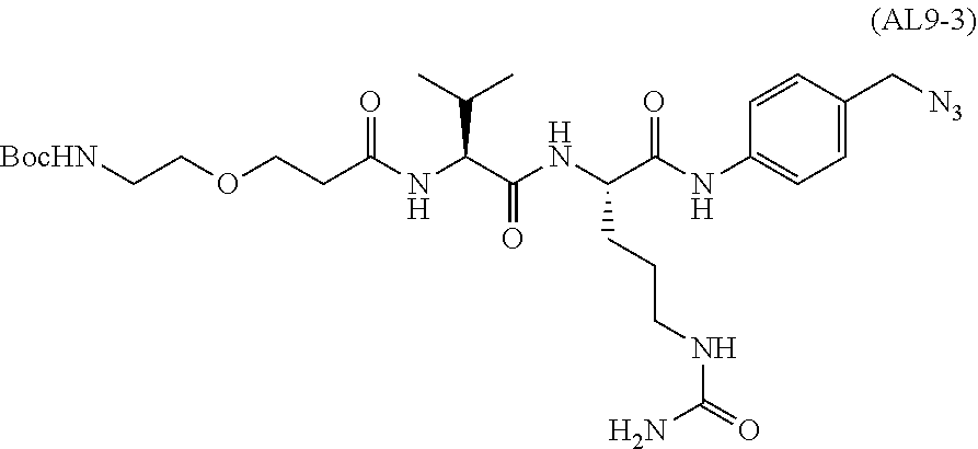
[BocHN]CCOCCC(NC(C(NC(C(NC1=CC=C(C[N3])C=C1)=O)CCCNC(=O)N)=O)C(C)C)=O
